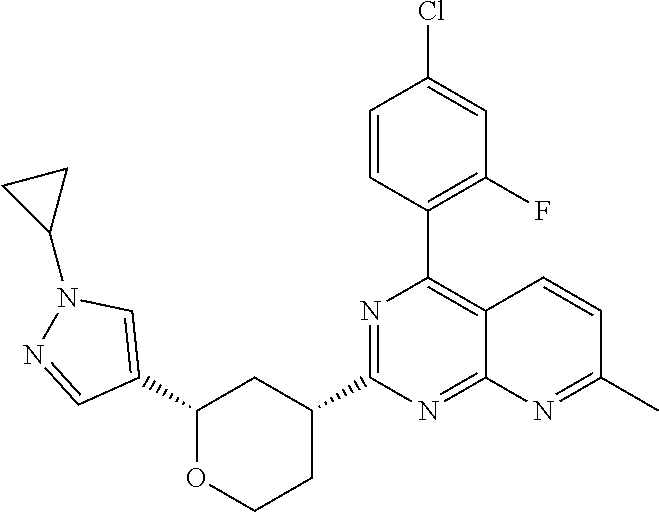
C1(C2=CN(C3CC3)N=C2)OCCC(C2=NC(C3=C(F)C=C(Cl)C=C3)=C3C(=N2)N=C(C)C=C3)C1
